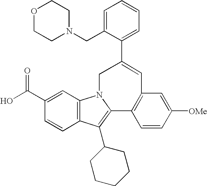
C1(C(O)=O)=CC2=C(C=C1)C(C1CCCCC1)=C1N2CC(C2=CC=CC=C2CN2CCOCC2)=CC2=C1C=CC([OMe])=C2
